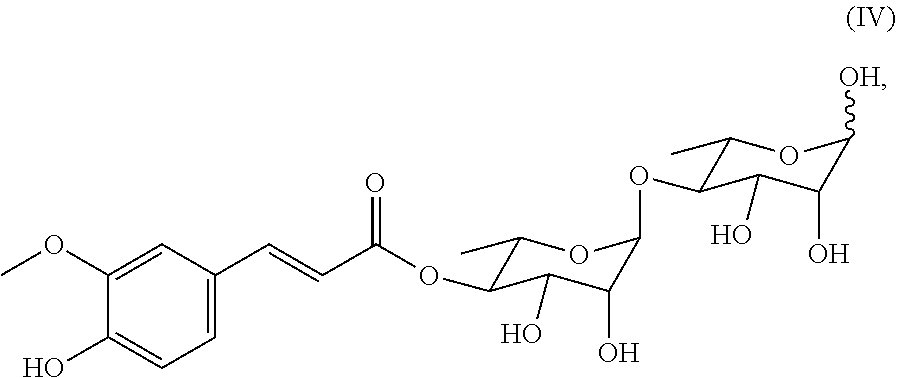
[OH]C1C(O)C(O)C(OC2C(O)C(O)C(OC(C=CC3=CC=C(O)C(OC)=C3)=O)C(C)O2)C(C)O1
